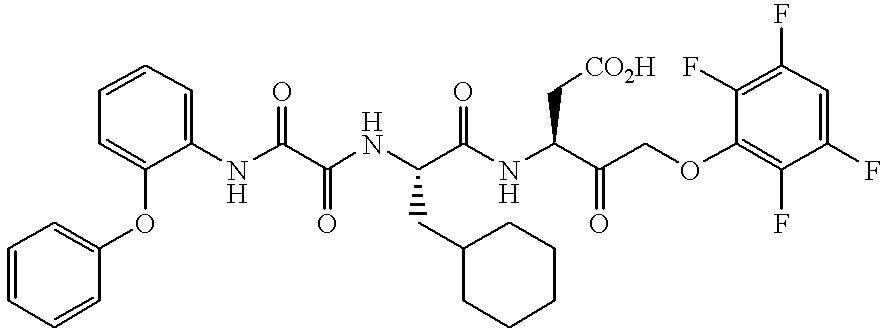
N(C(C(NC(C(NC(C(COC1=C(F)C(F)=CC(F)=C1F)=O)C[CO2H])=O)CC1CCCCC1)=O)=O)C1=CC=CC=C1OC1=CC=CC=C1
